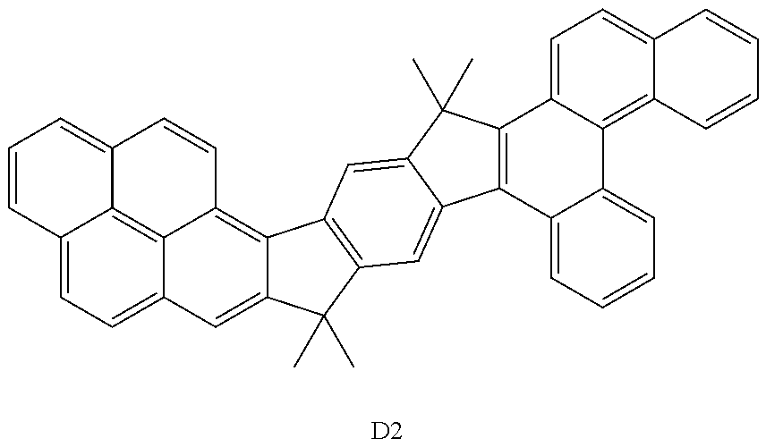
C1=CC2=CC=C3C4=C2C(=C1)C=CC4=C1C(=C3)C(C)(C)C2=C1C=C1C(=C2)C2=C(C1(C)C)C1=CC=C3C(=C1C1=CC=CC=C21)C=CC=C3.[D2]
